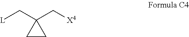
[L]CC1(C[X4])CC1
